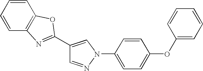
C1=NN(C2=CC=C(OC3=CC=CC=C3)C=C2)C=C1C1=NC2=C(C=CC=C2)O1
